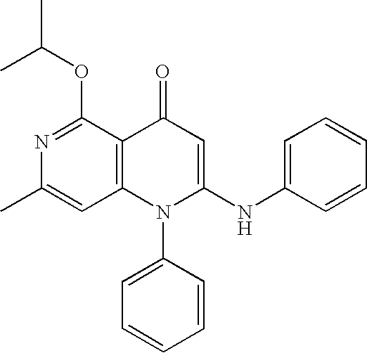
C1=C(C)N=C(OC(C)C)C2=C1N(C1=CC=CC=C1)C(NC1=CC=CC=C1)=CC2=O
